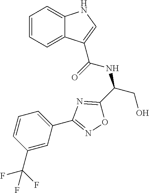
C1=CC=C2C(=C1)NC=C2C(NC(C1=NC(C2=CC=CC(C(F)(F)F)=C2)=NO1)CO)=O
